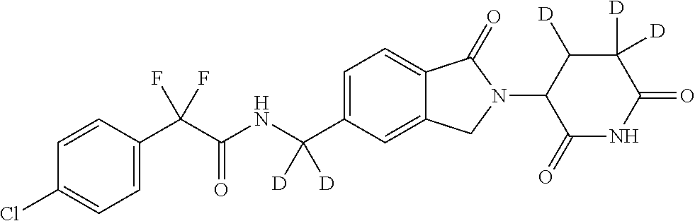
C1=CC(C(C(NC(C2=CC=C3C(=C2)CN(C2C(=O)NC(=O)C([D])([D])C2[D])C3=O)([D])[D])=O)(F)F)=CC=C1Cl
